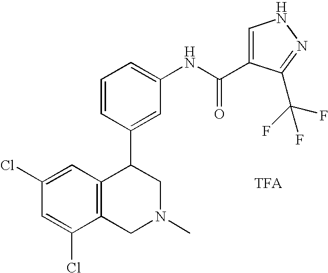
C1(Cl)=CC2=C(C(Cl)=C1)CN(C)CC2C1=CC(NC(=O)C2=CNN=C2C(F)(F)F)=CC=C1
